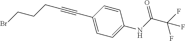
BrCCCC#CC1=CC=C(NC(C(F)(F)F)=O)C=C1
